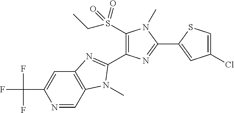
N1=CC2=C(C=C1C(F)(F)F)N=C(C1=C(S(=O)(=O)CC)N(C)C(C3=CC(Cl)=CS3)=N1)N2C
